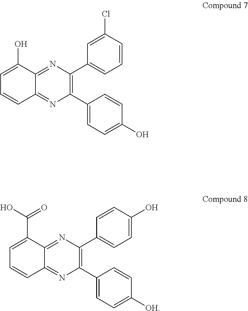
OC1=CC=CC2=NC(C3=CC=C(O)C=C3)=C(C3=CC=CC(Cl)=C3)N=C21.C(C1=CC=CC2=NC(C3=CC=C([OH])C=C3)=C(C3=CC=C(O)C=C3)N=C21)(O)=O
